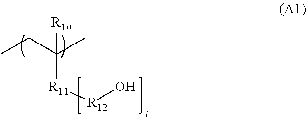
C([R11][R12]O)(C)(CC)[R10]
